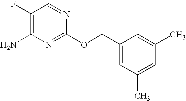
C1(F)=C(N)N=C(OCC2=CC(C)=CC(C)=C2)N=C1
